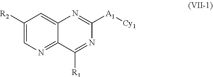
C1([R2])=CN=C2C(=C1)N=C([A1][Cy1])N=C2[R1]
